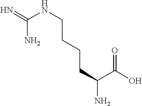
C(C(C(O)=O)N)CCCNC(=N)N
